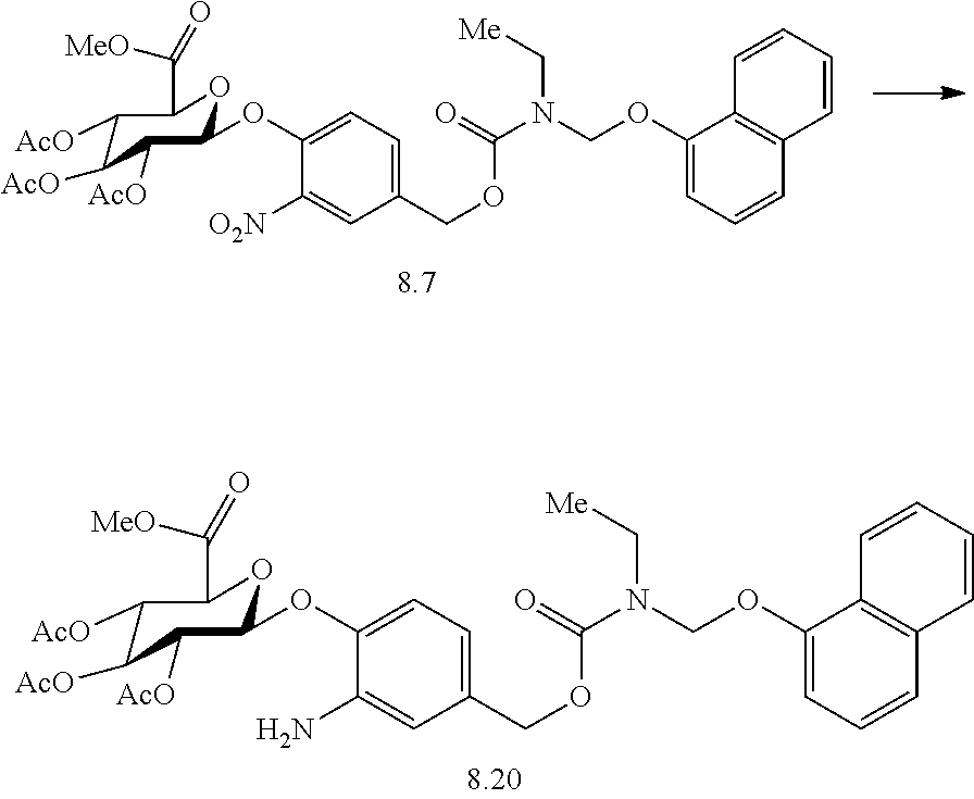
C1(COC(N(COC2=CC=CC3=C2C=CC=C3)C[Me])=O)=CC=C(OC2C([AcO])C([AcO])C([AcO])C(C([MeO])=O)O2)C([O2N])=C1.C1(COC(N(COC2=CC=CC3=C2C=CC=C3)C[Me])=O)=CC=C(OC2C([AcO])C([AcO])C([AcO])C(C([MeO])=O)O2)C(N)=C1
